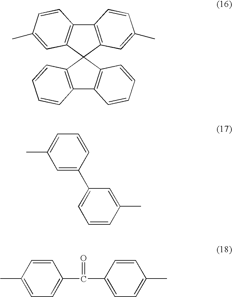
C12=C(C3(C4=C1C=CC(C)=C4)C1=C(C4=C3C=CC=C4)C=CC=C1)C=C(C)C=C2.C1=CC(C2=CC=CC(C)=C2)=CC(C)=C1.C1=CC(C(C2=CC=C(C)C=C2)=O)=CC=C1C
